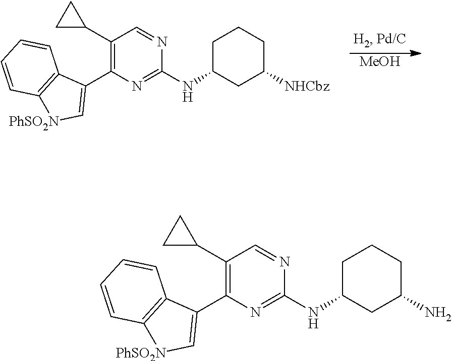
[MeOH].C1(C2CC2)=C(C2=C[PhSO2N]C3=C2C=CC=C3)N=C(NC2CC([NHCbz])CCC2)N=C1.C1(C2CC2)=C(C2=C[PhSO2N]C3=C2C=CC=C3)N=C(NC2CC(N)CCC2)N=C1
